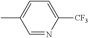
C1=NC([CF3])=CC=C1C
